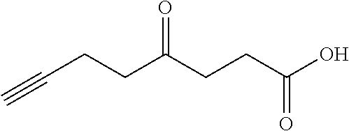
C(CCC(CCC(O)=O)=O)#C
